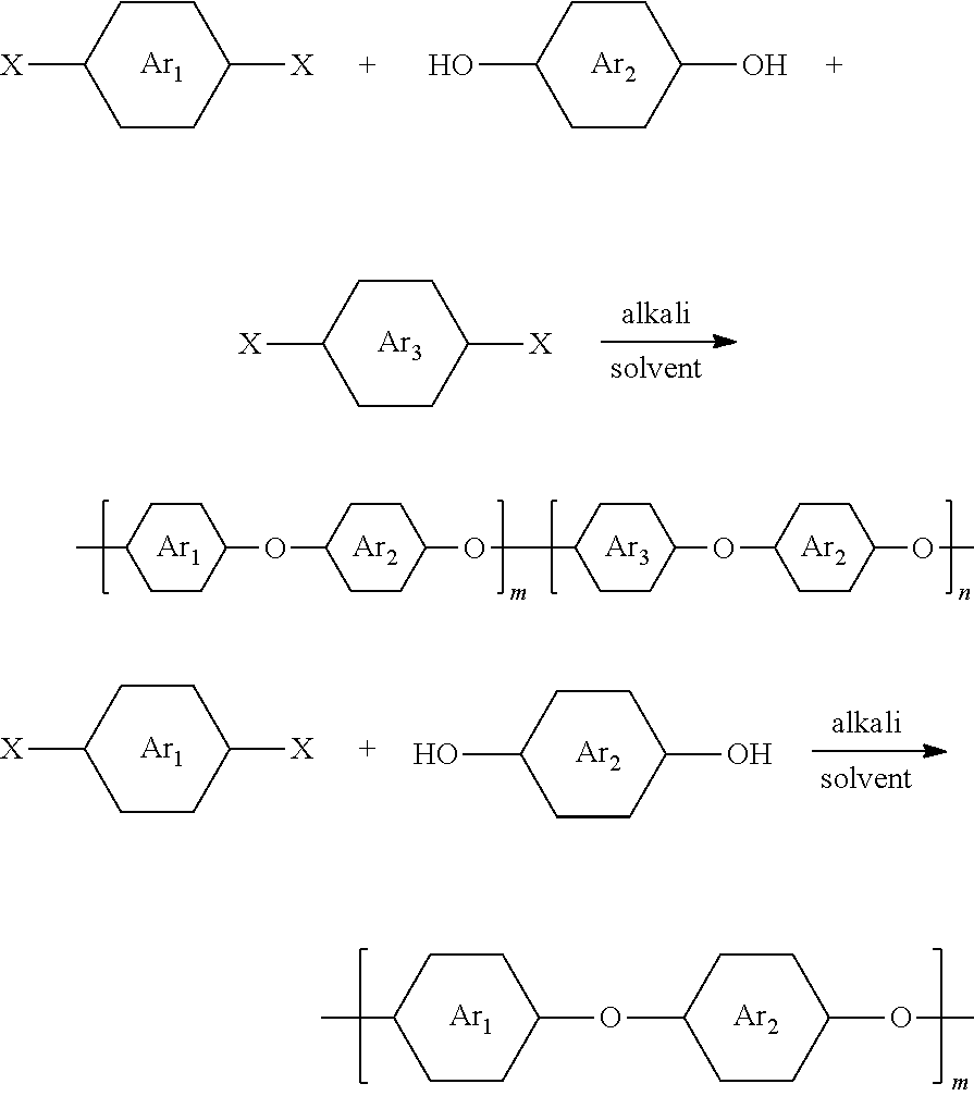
C1CC([X])CCC1[X].[Ar1].C1CC(O)CCC1O.[Ar2].C1CC([X])CCC1[X].[Ar3].[Ar1].[Ar2].C1CC(OC2CCC(OCC3CCC(OC4CCC(OC)CC4)CC3)CC2)CCC1C.[Ar3].[Ar2].C1CC([X])CCC1[X].[Ar1].C1CC(O)CCC1O.[Ar2].C1CC(OC2CCC(OC)CC2)CCC1C.[Ar1].[Ar2]
